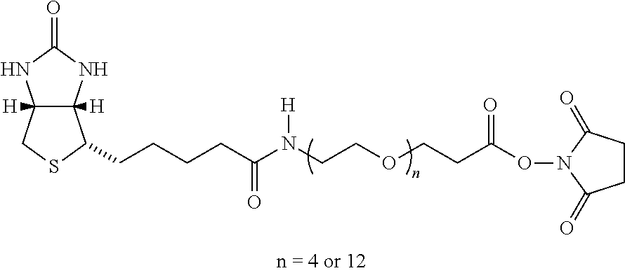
C12([H])C([H])(NC(=O)N1)C(CCCCC(N(CCOCCC(ON1C(=O)CCC1=O)=O)[H])=O)SC2
